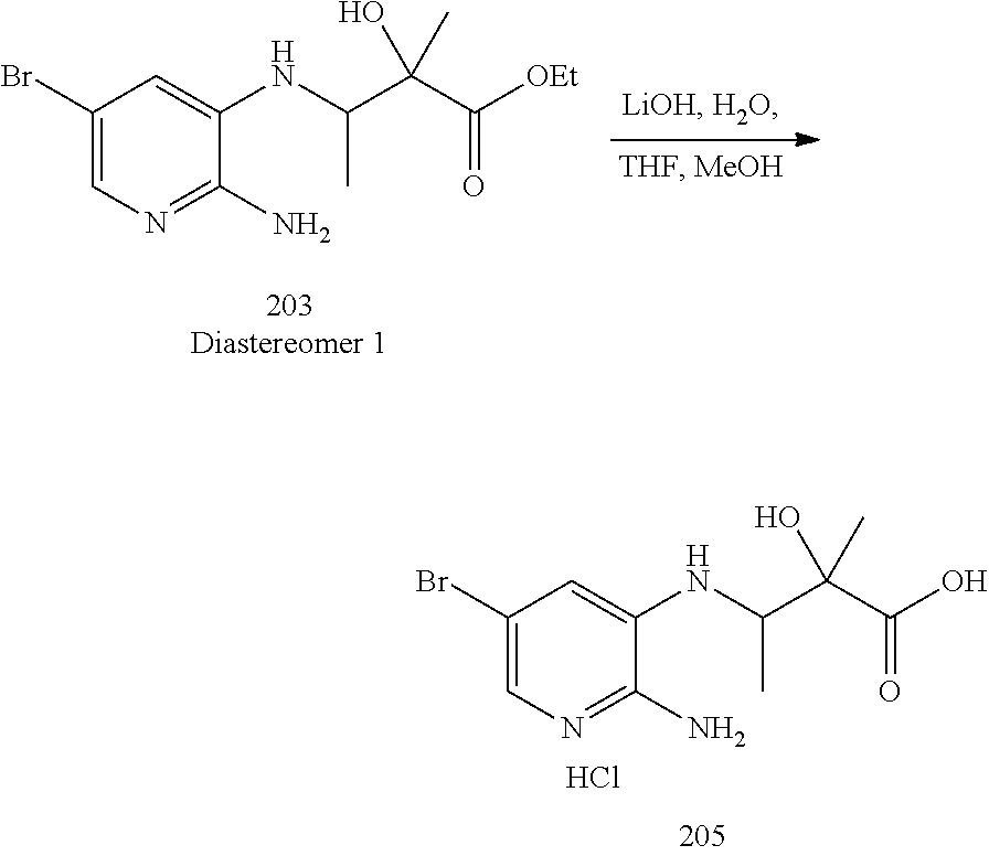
C1(Br)=CN=C(N)C(NC(C(C([OEt])=O)(O)C)C)=C1.C1(Br)=CN=C(N)C(NC(C(C(O)=O)(O)C)C)=C1.Cl
